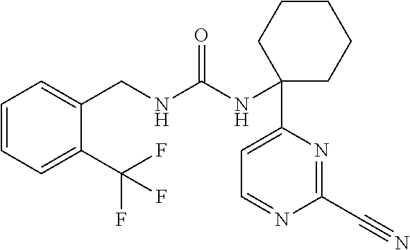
C1(C(F)(F)F)=CC=CC=C1CNC(NC1(C2=CC=NC(C#N)=N2)CCCCC1)=O
